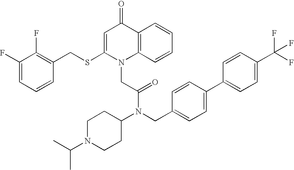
C1=C(SCC2=C(F)C(F)=CC=C2)N(CC(N(C2CCN(C(C)C)CC2)CC2=CC=C(C3=CC=C(C(F)(F)F)C=C3)C=C2)=O)C2=C(C1=O)C=CC=C2
